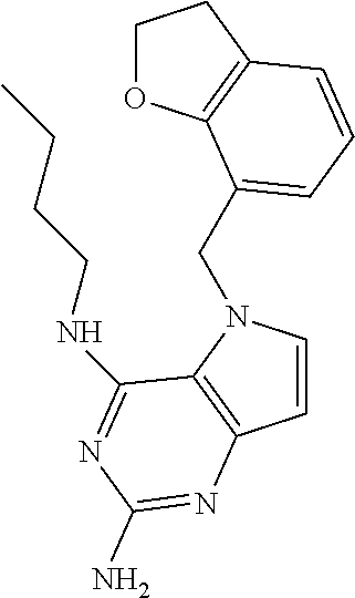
C1OC2=C(C1)C=CC=C2CN1C=CC2=C1C(NCCCC)=NC(N)=N2
